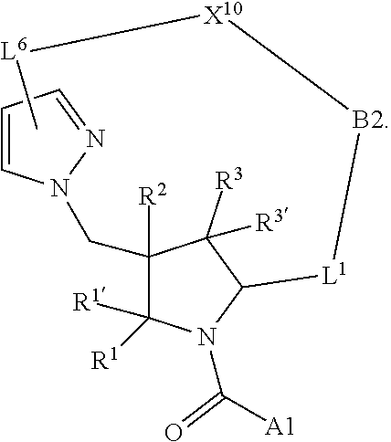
C1=CN(CC2([R2])C([R1])([R1])N(C([A1])=O)C([L1][B2][X10][L6]C)C2([R3])[R3])N=C1
